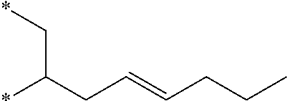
*C(CC=CCCC)C*
